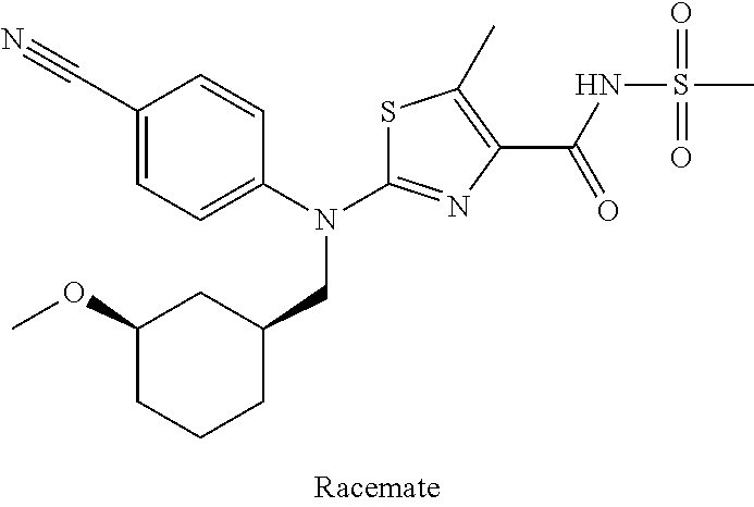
S1C(N(C2=CC=C(C#N)C=C2)CC2CC(OC)CCC2)=NC(C(NS(C)(=O)=O)=O)=C1C
